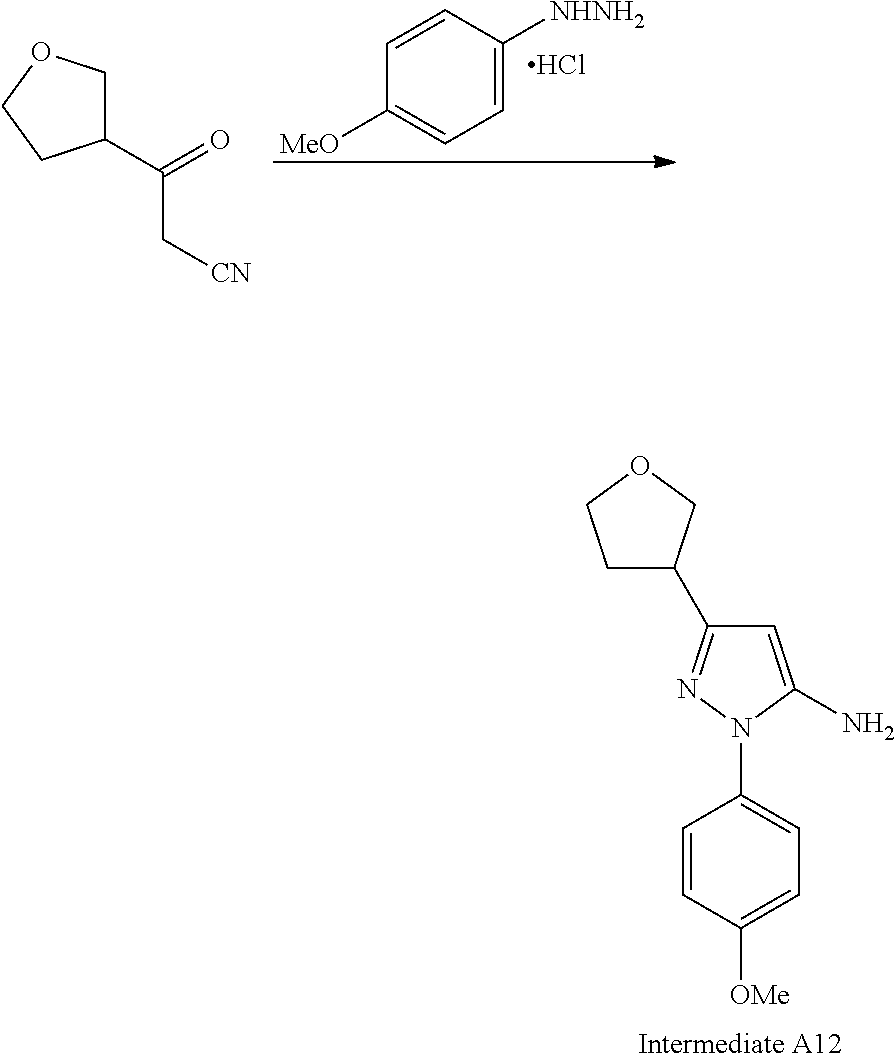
C1=CC([OMe])=CC=C1N1C(N)=CC(C2CCOC2)=N1.[MeO]C1=CC=C([NHNH2])C=C1.Cl.C1(C(=O)C[CN])COCC1
